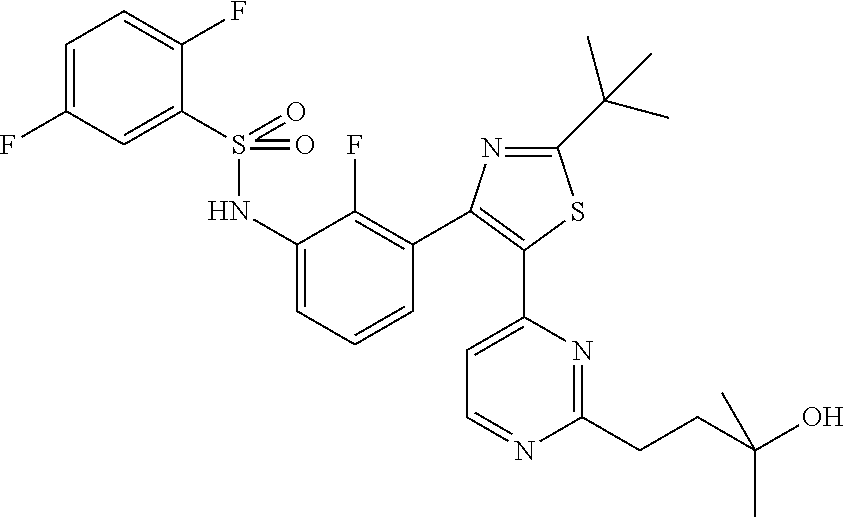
C1(F)=CC=C(F)C(S(=O)(NC2=CC=CC(C3=C(C4=CC=NC(CCC(C)(O)C)=N4)SC(C(C)(C)C)=N3)=C2F)=O)=C1
